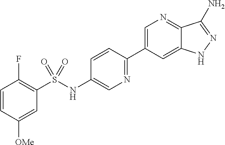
C1=CC([OMe])=CC(S(NC2=CN=C(C3=CN=C4C(=C3)NN=C4N)C=C2)(=O)=O)=C1F
